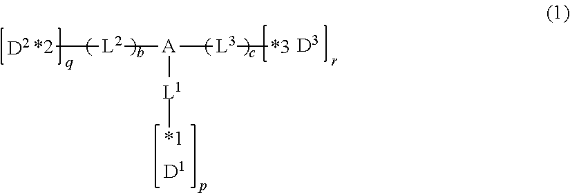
[*2][L2][A]([L3][*3])[L1][*1]
